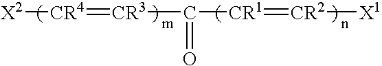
[X2][CR4]=[CR3]C([CR1]=[CR2][X1])=O
